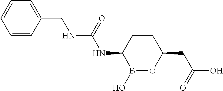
C1CC(NC(NCC2=CC=CC=C2)=O)B(O)OC1CC(O)=O
